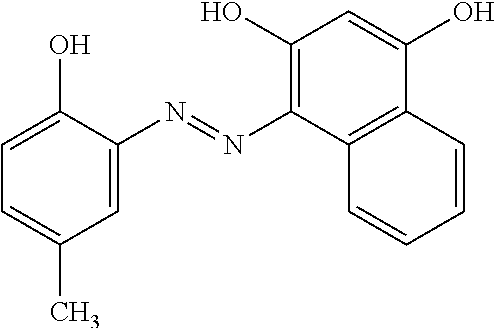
C1=C(N=NC2=C(O)C=C(O)C3=C2C=CC=C3)C(O)=CC=C1C
